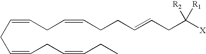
C(=CCC=CCC=CCC)CC=CCCC=CCC([X])([R1])[R2]
